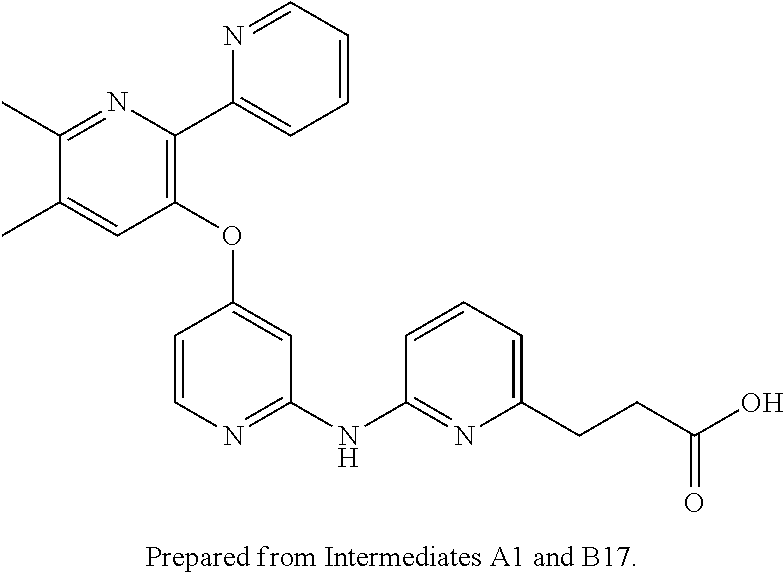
C1(OC2=CC(NC3=NC(CCC(O)=O)=CC=C3)=NC=C2)=C(C2=CC=CC=N2)N=C(C)C(C)=C1
